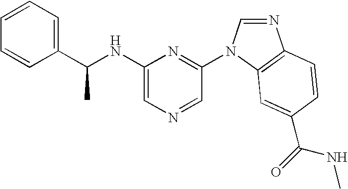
C1(NC(C2=CC=CC=C2)C)=CN=CC(N2C=NC3=C2C=C(C(=O)NC)C=C3)=N1
